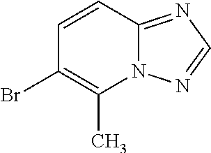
C1=CC2=NC=NN2C(C)=C1Br
